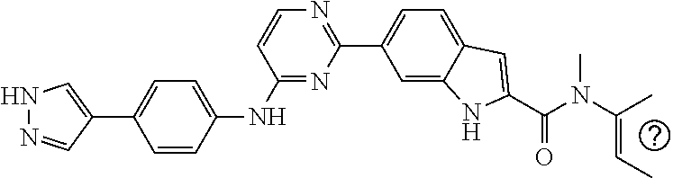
C1=C(NC2=NC(C3=CC=C4C(=C3)NC(C(=O)N(C)C(=CC)C)=C4)=NC=C2)C=CC(C2=CNN=C2)=C1
